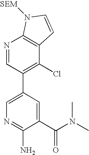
N1=CC(C2=CN=C(N)C(C(N(C)C)=O)=C2)=C(Cl)C2=C1N([SEM])C=C2
